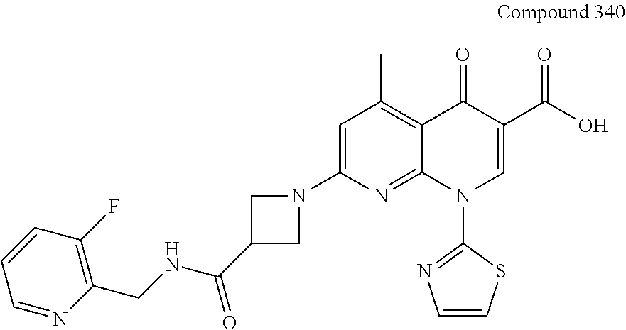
C(=O)(C1CN(C2=CC(C)=C3C(=N2)N(C2=NC=CS2)C=C(C(O)=O)C3=O)C1)NCC1=C(F)C=CC=N1
